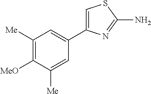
C1([Me])=C([MeO])C([Me])=CC(C2=CSC(N)=N2)=C1
